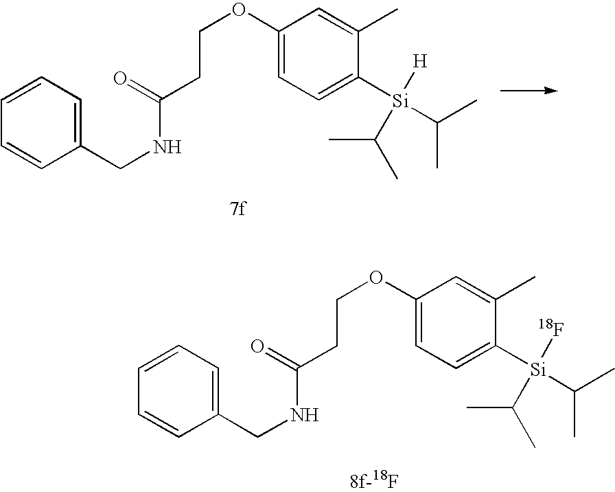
C1=CC=C(CNC(CCOC2=CC=C([Si](C(C)C)([H])C(C)C)C(C)=C2)=O)C=C1.C1=CC=C(CNC(CCOC2=CC=C([Si](C(C)C)([18F])C(C)C)C(C)=C2)=O)C=C1
